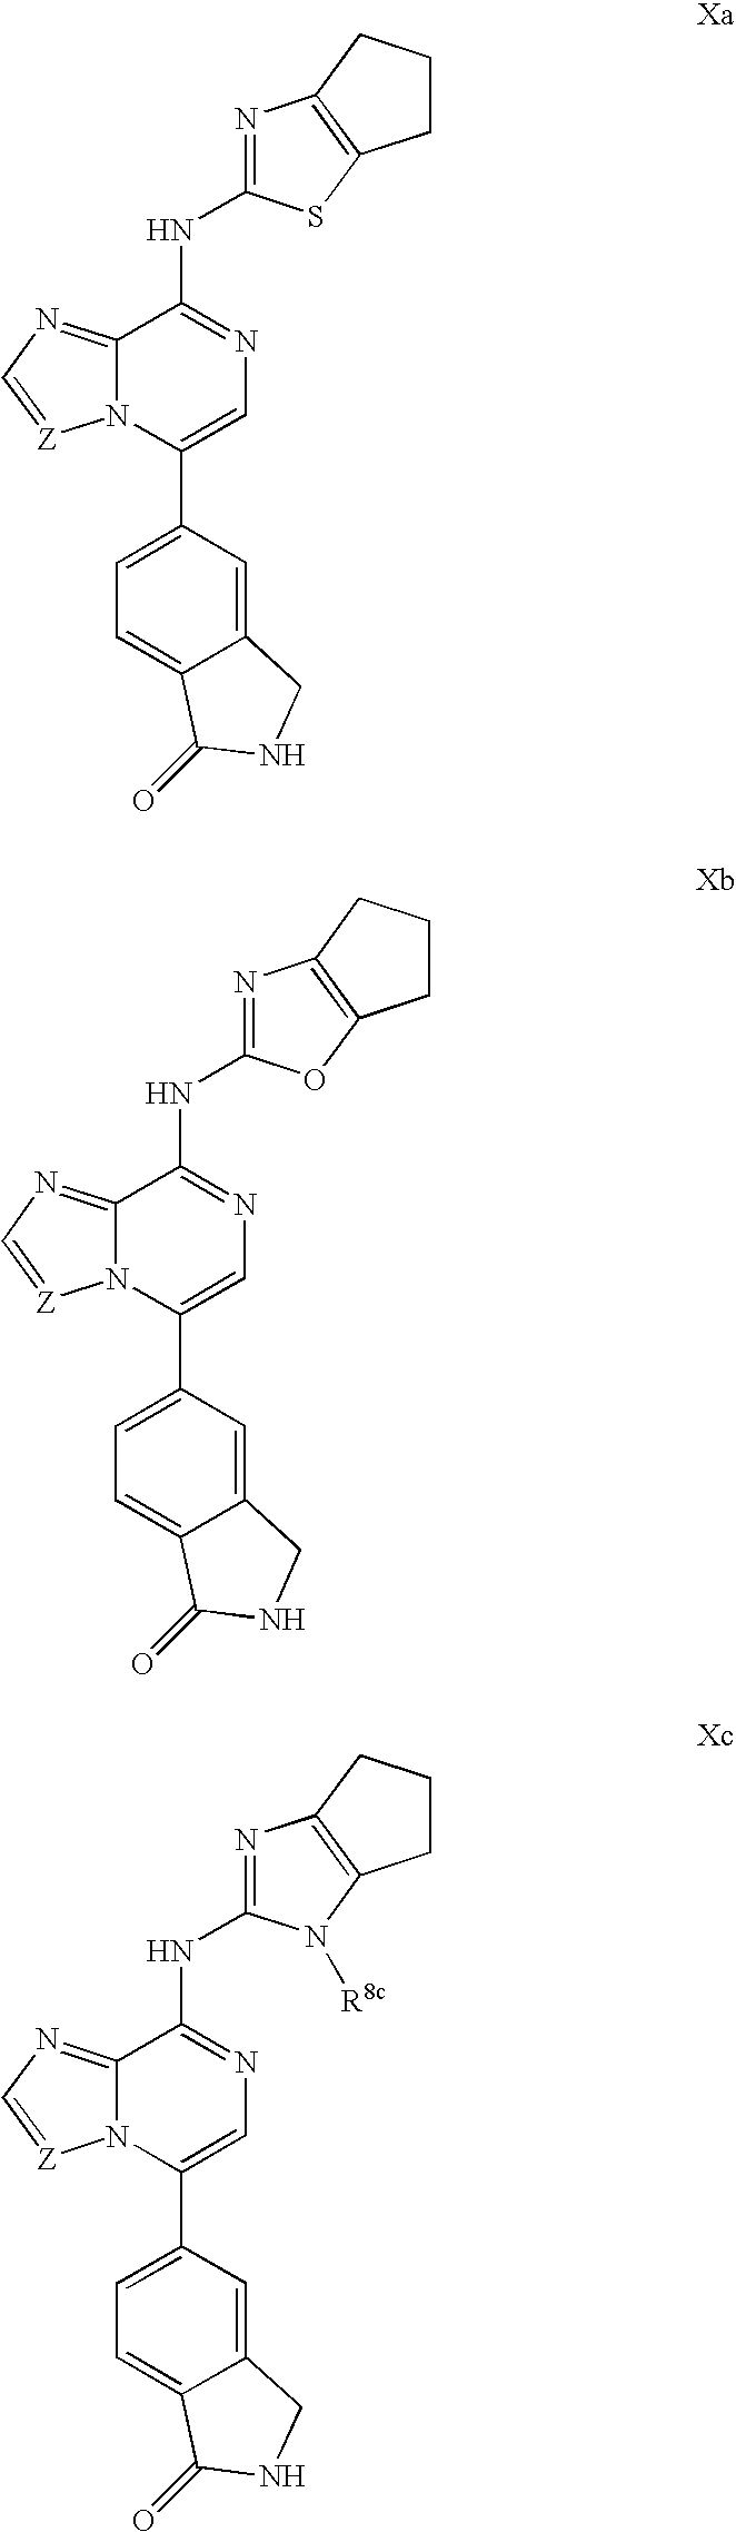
C12=NC=[Z]N1C(C1=CC=C3C(=C1)CNC3=O)=CN=C2NC1=NC2=C(S1)CCC2.C12=NC=[Z]N1C(C1=CC=C3C(=C1)CNC3=O)=CN=C2NC1=NC2=C(O1)CCC2.C12=NC=[Z]N1C(C1=CC=C3C(=C1)CNC3=O)=CN=C2NC1=NC2=C(N1[R8c])CCC2
